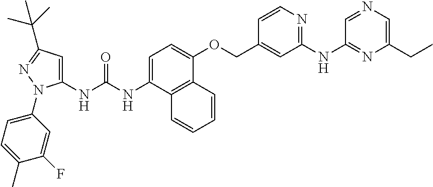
C1=C(NC(NC2=CC(C(C)(C)C)=NN2C2=CC=C(C)C(F)=C2)=O)C2=C(C(OCC3=CC(NC4=NC(CC)=CN=C4)=NC=C3)=C1)C=CC=C2
